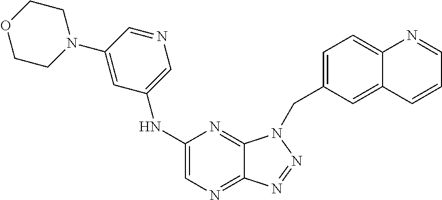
C1(NC2=CN=CC(N3CCOCC3)=C2)=CN=C2C(=N1)N(CC1=CC=C3C(=C1)C=CC=N3)N=N2
